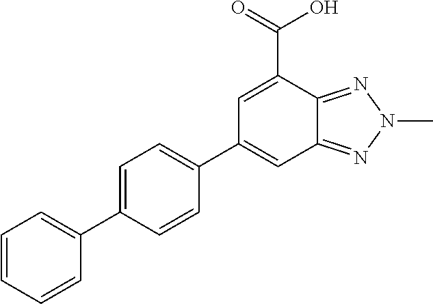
C12=NN(C)N=C1C(C(=O)O)=CC(C1=CC=C(C3=CC=CC=C3)C=C1)=C2
